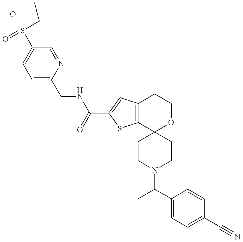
S(C1=CC=C(CNC(=O)C2=CC3=C(S2)C2(OCC3)CCN(C(C)C3=CC=C(C#N)C=C3)CC2)N=C1)(CC)=O.O
